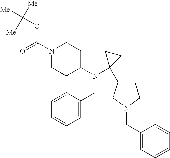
N1(C(=O)OC([Me])([Me])[Me])CCC(N(C2(C3CCN(CC4=CC=CC=C4)C3)CC2)CC2=CC=CC=C2)CC1
